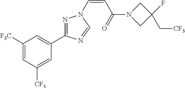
C1([F3C])=CC([CF3])=CC(C2=NN(C=CC(N3CC(F)(C[CF3])C3)=O)C=N2)=C1
